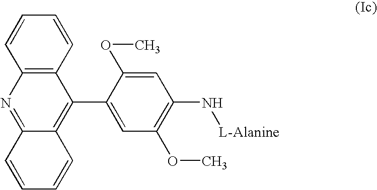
C12=C(C=CC=C1)C(C1=CC(OC)=C(N[L-Alanine])C=C1OC)=C1C(=N2)C=CC=C1
